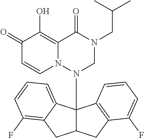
C1(=O)C=CN2C(=C1O)C(=O)N(CC(C)C)CN2C12C(CC3=C1C=CC=C3F)CC1=C(F)C=CC=C21
